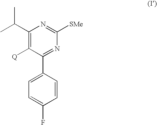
C1(C(C)C)=C([Q])C(C2=CC=C(F)C=C2)=NC([SMe])=N1
